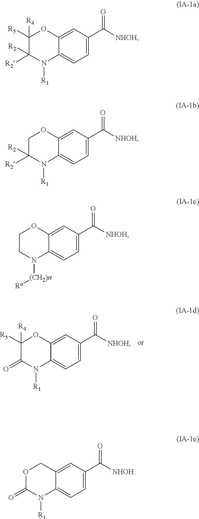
C1([R4])([R5])C(=O)N([R1])C2=CC=C(C([NHOH])=O)C=C2O1.C1([R4])([R5])C([R2])([R2])N([R1])C2=CC=C(C([NHOH])=O)C=C2O1.C1C([R2])([R2])N([R1])C2=CC=C(C([NHOH])=O)C=C2O1.C1CN([(CH2)n][Ra])C2=CC=C(C([NHOH])=O)C=C2O1.O1C(=O)N([R1])C2=CC=C(C([NHOH])=O)C=C2C1
